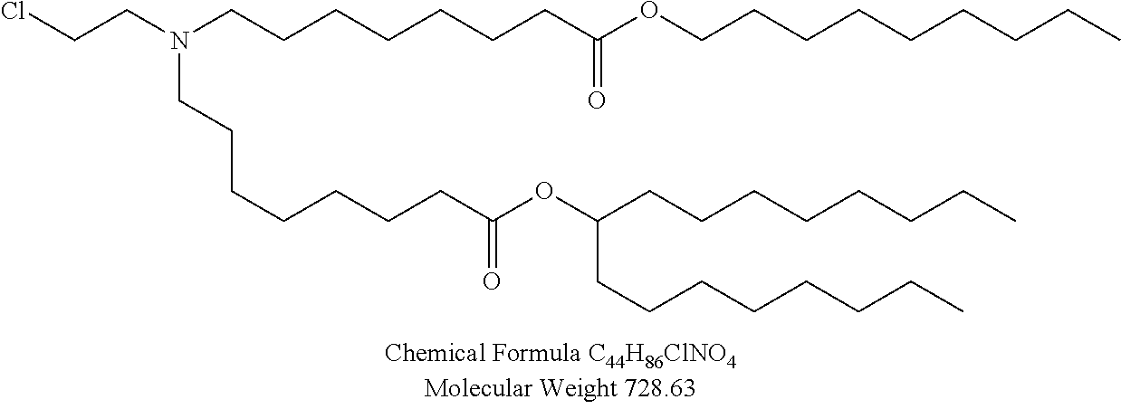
ClCCN(CCCCCCCC(OCCCCCCCCC)=O)CCCCCCCC(OC(CCCCCCCC)CCCCCCCC)=O
